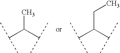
CC(C(C)C)C(C)C.C(C(C(C)C)C(C)C)C
